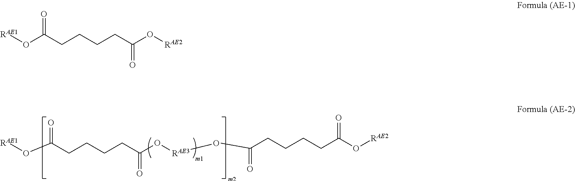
O(C(CCCCC(O[RAE3]OC(CCCCC(O[RAE2])=O)=O)=O)=O)[RAE1].[RAE1]OC(CCCCC(O[RAE2])=O)=O
